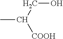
CC(CO)[COOH]
